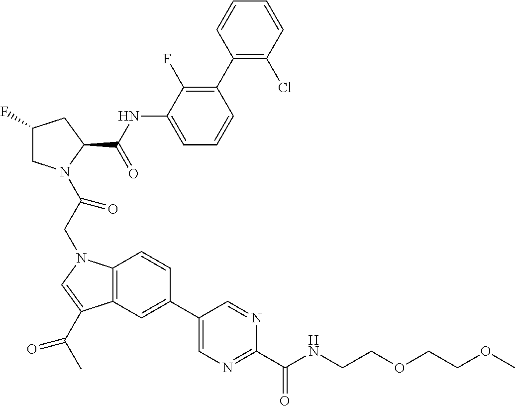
C1(F)CN(C(CN2C3=C(C(C(C)=O)=C2)C=C(C2=CN=C(C(NCCOCCOC)=O)N=C2)C=C3)=O)C(C(NC2=CC=CC(C3=C(Cl)C=CC=C3)=C2F)=O)C1
